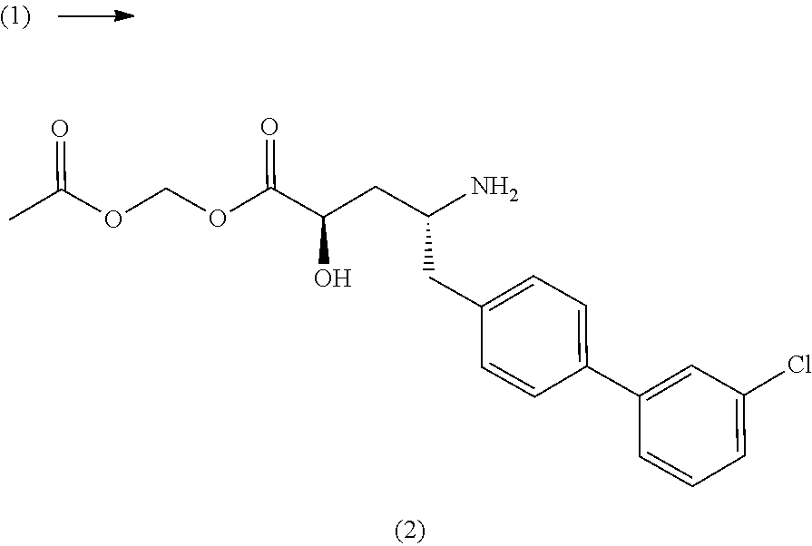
O(C(C(CC(N)CC1=CC=C(C2=CC(Cl)=CC=C2)C=C1)O)=O)COC(C)=O
